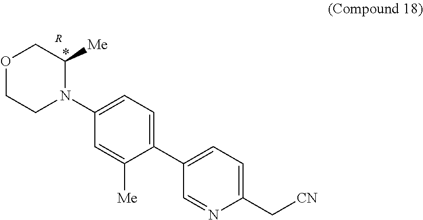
C1(C2=CC=C(C[CN])N=C2)=CC=C(N2C([Me])COCC2)C=C1[Me].[R]
